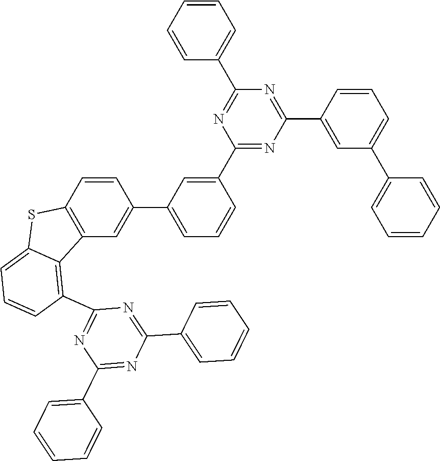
C1(C2=NC(C3=CC(C4=CC=CC=C4)=CC=C3)=NC(C3=CC=CC=C3)=N2)=CC(C2=CC3=C(C=C2)SC2=CC=CC(C4=NC(C5=CC=CC=C5)=NC(C5=CC=CC=C5)=N4)=C32)=CC=C1
